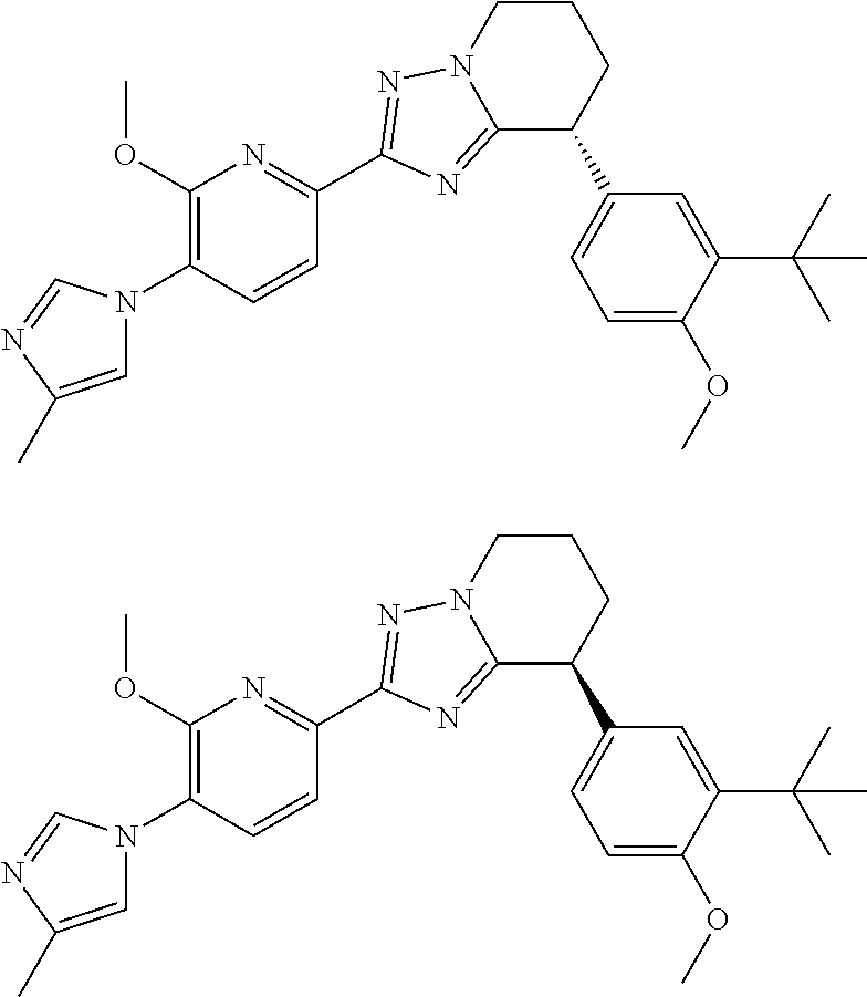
C1(OC)=C(N2C=C(C)N=C2)C=CC(C2=NN3CCCC(C4=CC=C(OC)C(C(C)(C)C)=C4)C3=N2)=N1.C1(OC)=C(N2C=C(C)N=C2)C=CC(C2=NN3CCCC(C4=CC=C(OC)C(C(C)(C)C)=C4)C3=N2)=N1
